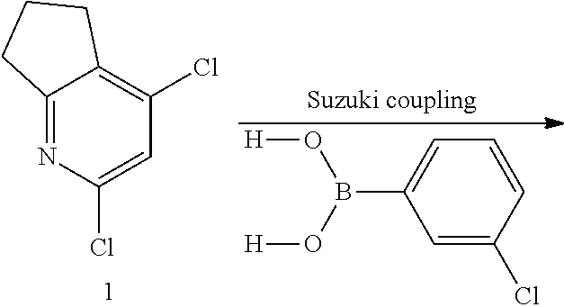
C1=C(Cl)C=CC=C1B(O[H])O[H].C12=NC(Cl)=CC(Cl)=C1CCC2
